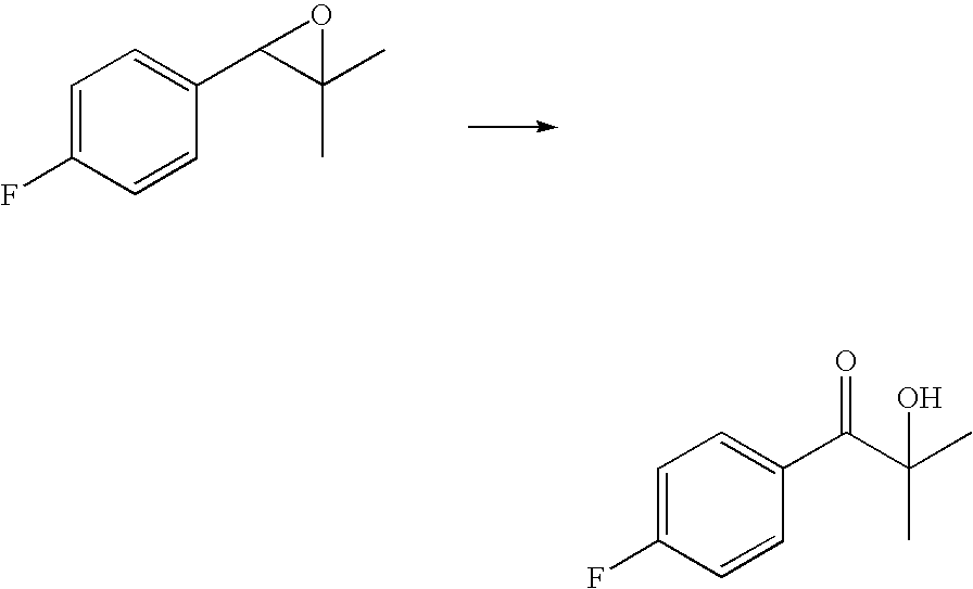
C1=C(F)C=CC(C2C(C)(C)O2)=C1.C1=C(F)C=CC(C(C(C)(C)O)=O)=C1
